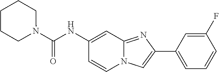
C1(F)=CC(C2=CN3C(=N2)C=C(NC(N2CCCCC2)=O)C=C3)=CC=C1
